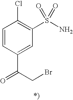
C1(C(CBr)=O)=CC(S(N)(=O)=O)=C(Cl)C=C1
